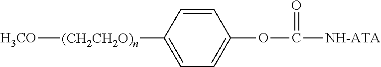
[H3CO][(CH2CH2O)n]C1=CC=C(OC(=O)[NH-ATA])C=C1
